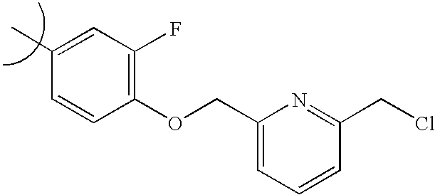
C1(COC2=C(F)C=C(C)C=C2)=CC=CC(CCl)=N1
